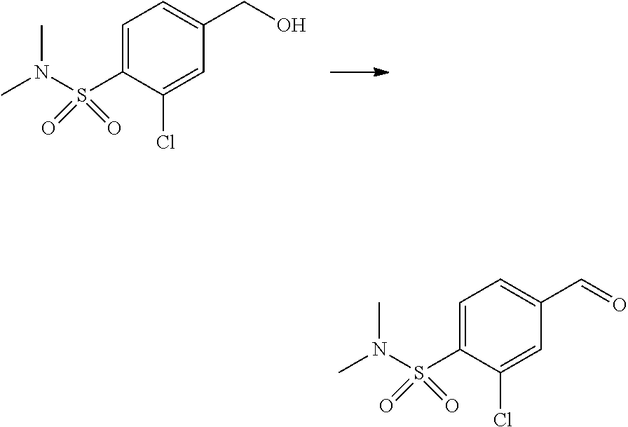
C1=C(S(N(C)C)(=O)=O)C(Cl)=CC(CO)=C1.C1=C(S(N(C)C)(=O)=O)C(Cl)=CC(C=O)=C1
